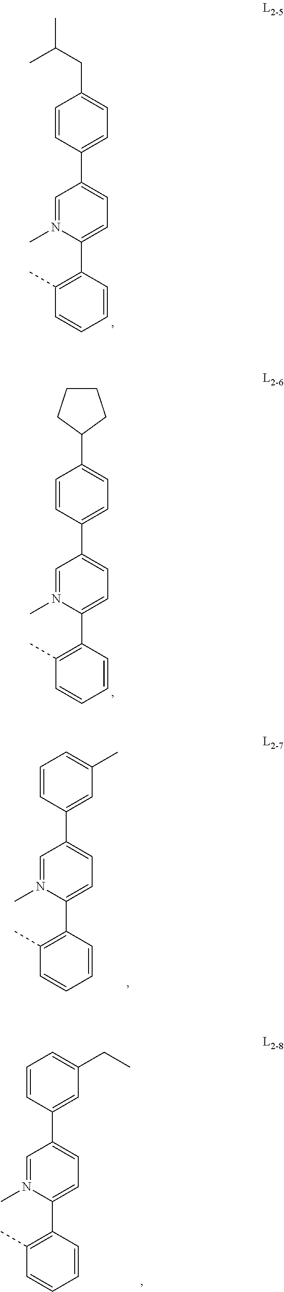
C1=CC(C2=CC=C(C3=C(C)C=CC=C3)N(C)=C2)=CC=C1CC(C)C.C1=CC(C2=CC=C(C3=C(C)C=CC=C3)N(C)=C2)=CC=C1C1CCCC1.C1=CC(C2=CC=C(C3=C(C)C=CC=C3)N(C)=C2)=CC(C)=C1.C1=CC(C2=CC=C(C3=C(C)C=CC=C3)N(C)=C2)=CC(CC)=C1
